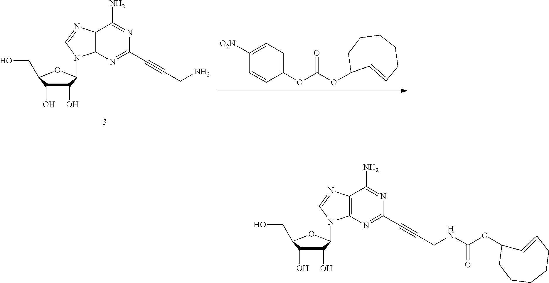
C1=C([O2N])C=CC(OC(OC2C=CCCCCC2)=O)=C1.C1(O)C(O)C(CO)OC1N1C2=C(C(N)=NC(C#CCN)=N2)N=C1.C1(O)C(O)C(CO)OC1N1C2=C(C(N)=NC(C#CCNC(OC3CCCCCC=C3)=O)=N2)N=C1
